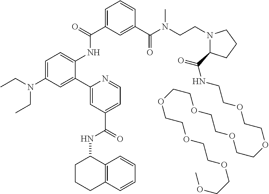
C1=C(C(=O)NC2=CC=C(N(CC)CC)C=C2C2=CC(C(=O)NC3CCCC4=C3C=CC=C4)=CC=N2)C=C(C(N(CCN2C(C(=O)NCCOCCOCCOCCOCCOCCOCCOCCOC)CCC2)C)=O)C=C1
